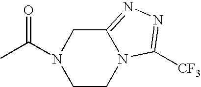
CC(N1CCN2C(=NN=C2[CF3])C1)=O
